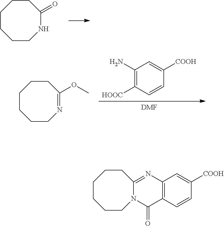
O=C1NCCCCCC1.C1([HOOC])=C(N)C=C([COOH])C=C1.[DMF].O(C1=NCCCCCC1)C.C12=C(C=CC([COOH])=C1)C(=O)N1C(=N2)CCCCCC1
